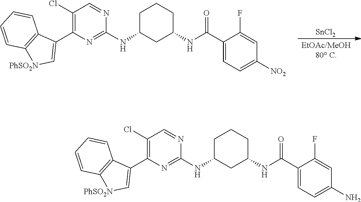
[SnCl2].C1(Cl)=C(C2=C[PhSO2N]C3=C2C=CC=C3)N=C(NC2CCCC(NC(C3=CC=C([NO2])C=C3F)=O)C2)N=C1.C1(Cl)=C(C2=C[PhSO2N]C3=C2C=CC=C3)N=C(NC2CCCC(NC(C3=CC=C(N)C=C3F)=O)C2)N=C1
